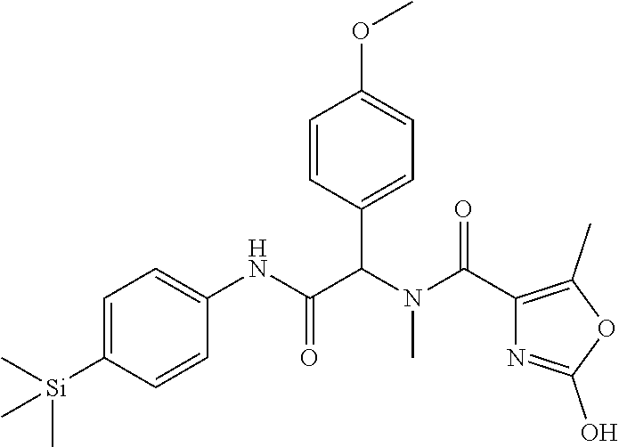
C1=C([Si](C)(C)C)C=CC(NC(C(N(C(=O)C2=C(C)OC(O)=N2)C)C2=CC=C(OC)C=C2)=O)=C1
